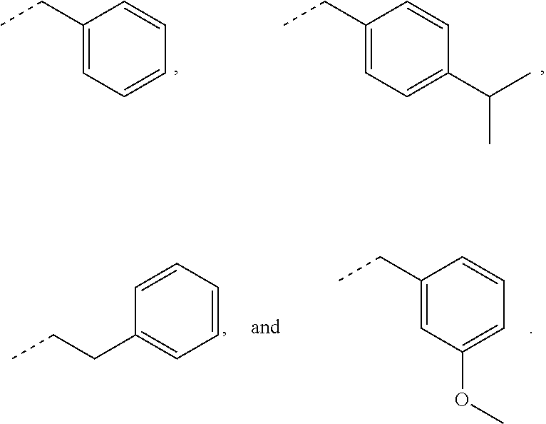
C1(CC)=CC=CC=C1.C1(CC)=CC=C(C(C)C)C=C1.C1=CC=CC=C1CCC.C1(CC)=CC(OC)=CC=C1
